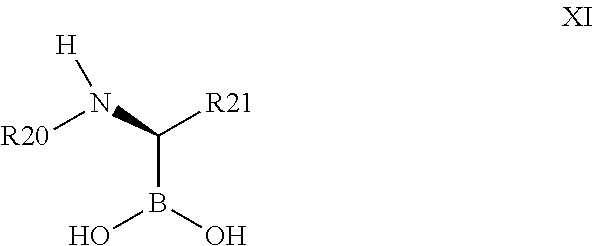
[R20]N(C(B(O)O)[R21])[H]
